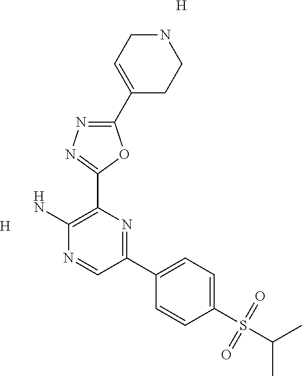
[H].NC1=C(C2=NN=C(C3=CCNCC3)O2)N=C(C2=CC=C(S(C(C)C)(=O)=O)C=C2)C=N1.[H]
